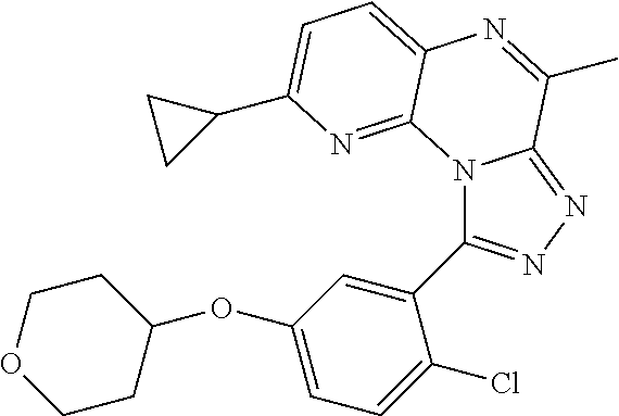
C1=C(C2CC2)N=C2C(=C1)N=C(C)C1=NN=C(C3=CC(OC4CCOCC4)=CC=C3Cl)N21
